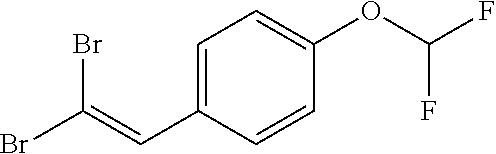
C1=C(C=C(Br)Br)C=CC(OC(F)F)=C1
